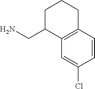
C1C(CN)C2=C(CC1)C=CC(Cl)=C2
